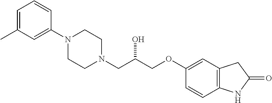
C1=C(C)C=C(N2CCN(CC(COC3=CC4=C(C=C3)NC(=O)C4)O)CC2)C=C1
